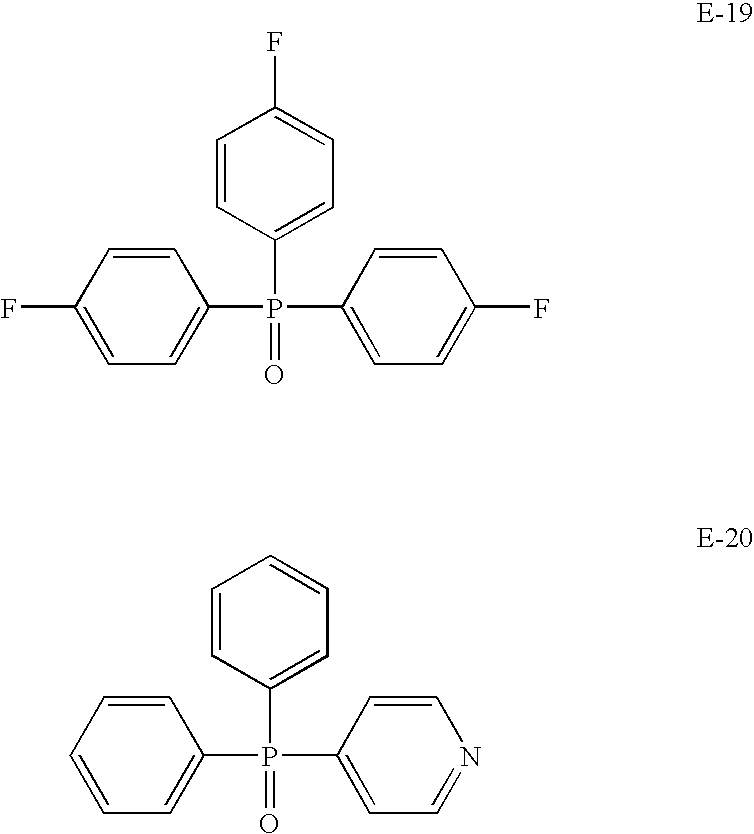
C1(P(C2=CC=C(F)C=C2)(=O)C2=CC=C(F)C=C2)=CC=C(F)C=C1.C1(P(C2=CC=CC=C2)(=O)C2=CC=NC=C2)=CC=CC=C1
